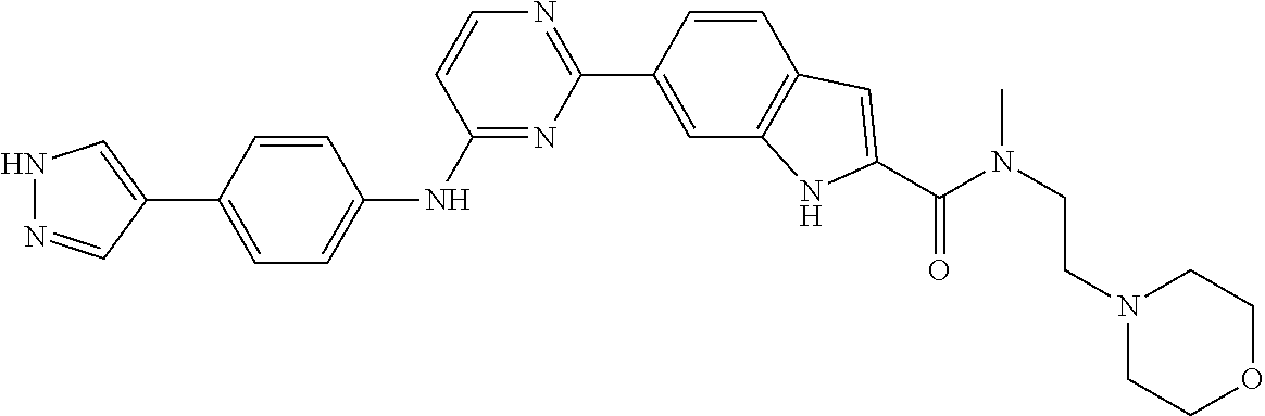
C1=C(C2=CNN=C2)C=CC(NC2=NC(C3=CC4=C(C=C3)C=C(C(N(CCN3CCOCC3)C)=O)N4)=NC=C2)=C1
